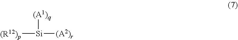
[(R12)p][Si]([(A2)r])[(A1)q]
